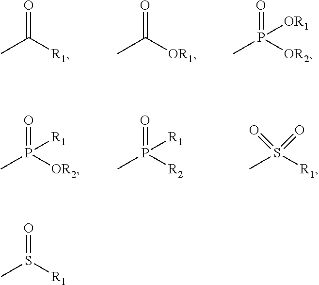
O=C([R1])C.O=C([OR1])C.O=P([OR2])(C)[OR1].O=P([OR2])(C)[R1].O=P([R2])(C)[R1].O=S([R1])(C)=O.O=S([R1])C
